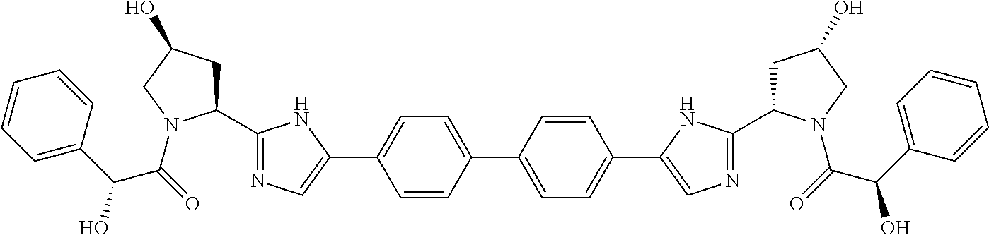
C1=CC(C2=CC=C(C3=CN=C(C4CC(O)CN4C(C(O)C4=CC=CC=C4)=O)N3)C=C2)=CC=C1C1=CN=C(C2CC(O)CN2C(C(C2=CC=CC=C2)O)=O)N1
